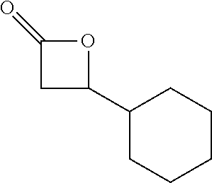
C1C(C2CCCCC2)OC1=O
